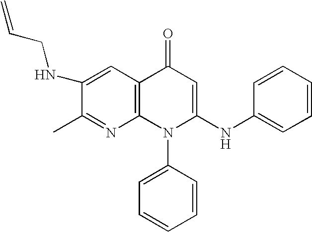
C1(C)=NC2=C(C=C1NCC=C)C(=O)C=C(NC1=CC=CC=C1)N2C1=CC=CC=C1
